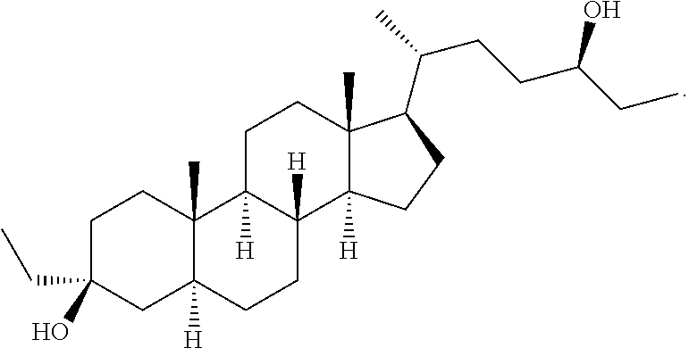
C1C(CC)(O)CC2([H])C(C)(C1)C1([H])C([H])(CC2)C2([H])C(C)(CC1)C(C(C)CCC(CC)O)CC2
